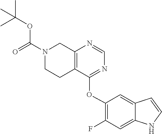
C1(OC2=NC=NC3=C2CCN(C(=O)OC(C)(C)C)C3)=C(F)C=C2C(=C1)C=CN2
